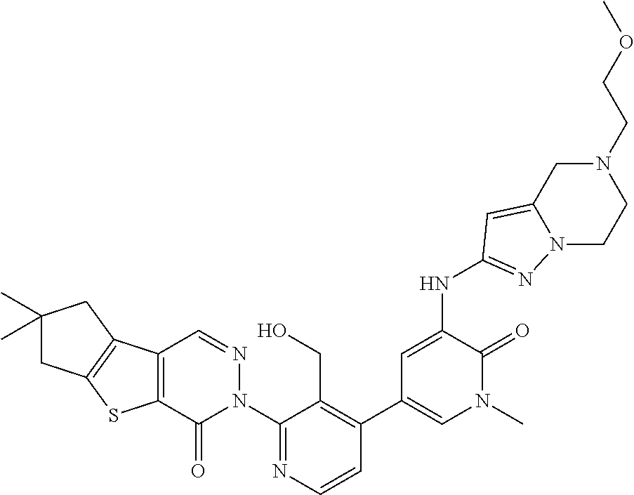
C1=CN=C(N2N=CC3=C(C2=O)SC2=C3CC(C)(C)C2)C(CO)=C1C1=CN(C)C(=O)C(NC2=NN3C(=C2)CN(CCOC)CC3)=C1
